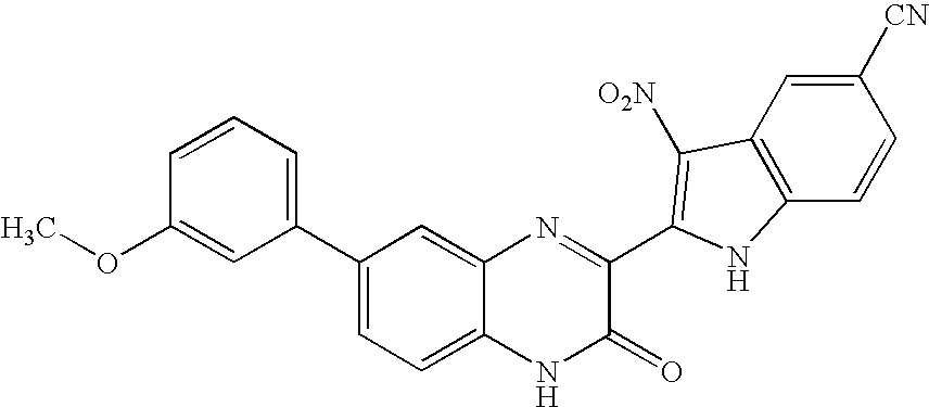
C1=C2C(=CC(C3=CC=CC(OC)=C3)=C1)N=C(C1=C([O2N])C3=C(C=CC([CN])=C3)N1)C(=O)N2
